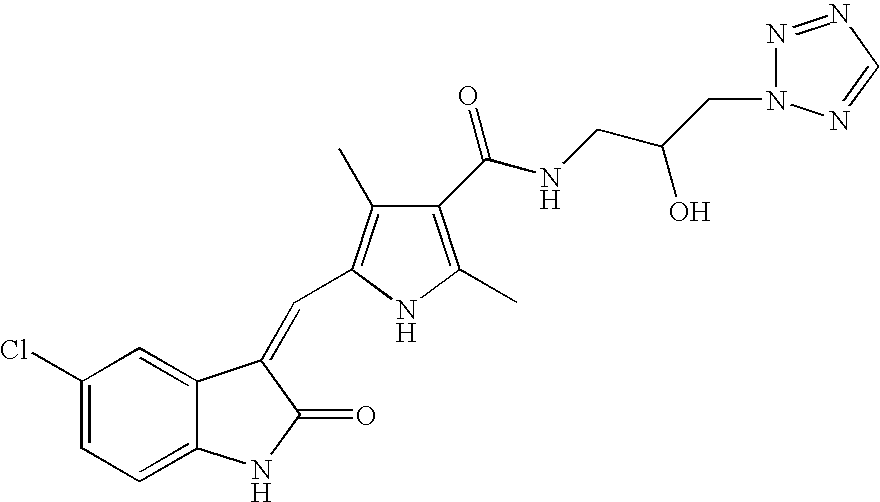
C1(Cl)=CC=C2C(=C1)C(=CC1=C(C)C(C(NCC(CN3N=NC=N3)O)=O)=C(C)N1)C(=O)N2
